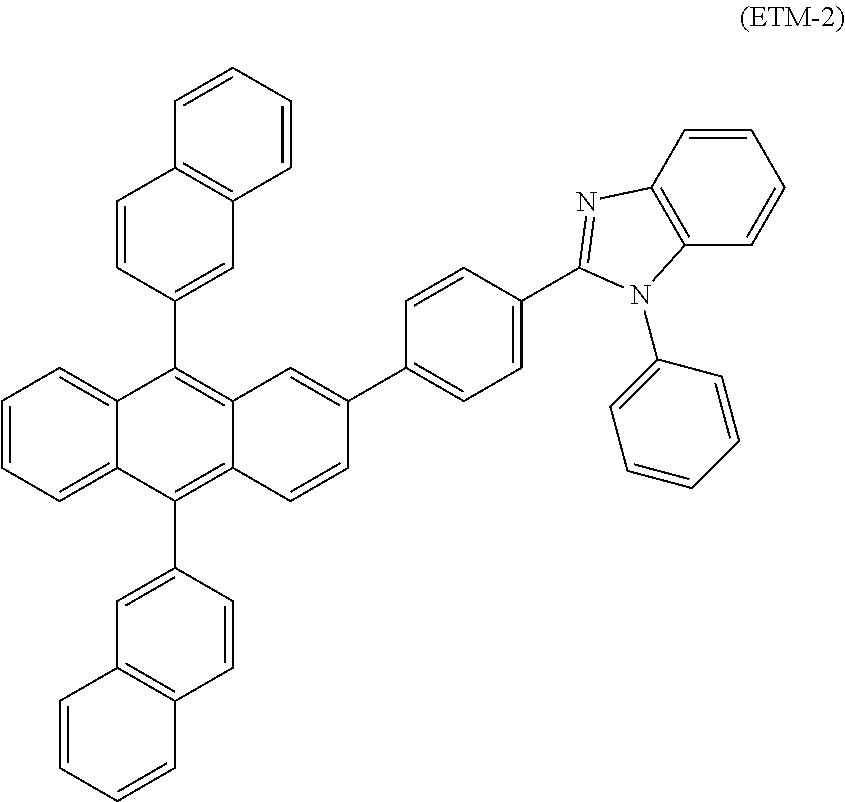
C12=C(C=C(C3=C4C(=C(C5=CC6=C(C=C5)C=CC=C6)C5=CC=CC=C35)C=CC(C3=CC=C(C5=NC6=C(C=CC=C6)N5C5=CC=CC=C5)C=C3)=C4)C=C1)C=CC=C2
